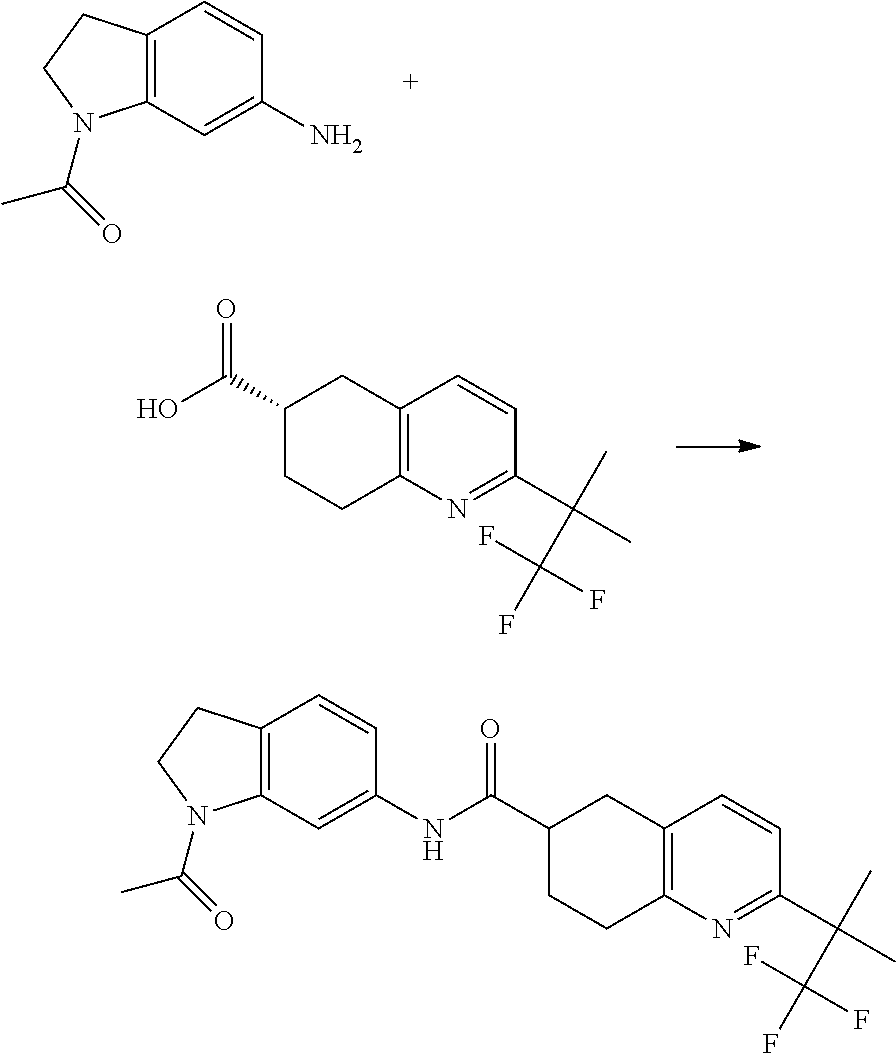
C12=C(C=C(N)C=C1)N(C(=O)C)CC2.C12=C(N=C(C(C)(C(F)(F)F)C)C=C1)CCC(C(O)=O)C2.C12=C(N=C(C(C)(C(F)(F)F)C)C=C1)CCC(C(NC1=CC3=C(C=C1)CCN3C(=O)C)=O)C2
